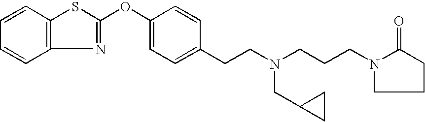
C1=CC2=C(C=C1)N=C(OC1=CC=C(CCN(CCCN3C(=O)CCC3)CC3CC3)C=C1)S2
